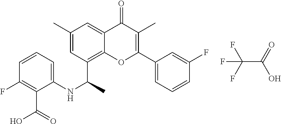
C1=C(C)C=C2C(=O)C(C)=C(C3=CC=CC(F)=C3)OC2=C1C(NC1=CC=CC(F)=C1C(=O)O)C.FC(C(=O)O)(F)F
